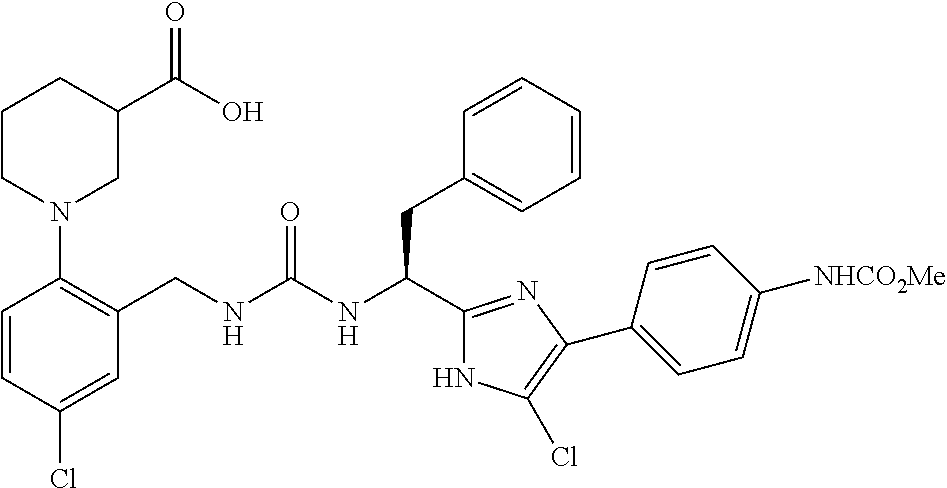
C1=CC(Cl)=CC(CNC(NC(C2=NC(C3=CC=C([NHCO2Me])C=C3)=C(Cl)N2)CC2=CC=CC=C2)=O)=C1N1CC(C(O)=O)CCC1
